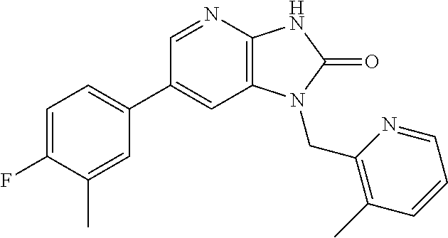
C1(C2=CC=C(F)C(C)=C2)=CC2=C(N=C1)NC(=O)N2CC1=C(C)C=CC=N1
